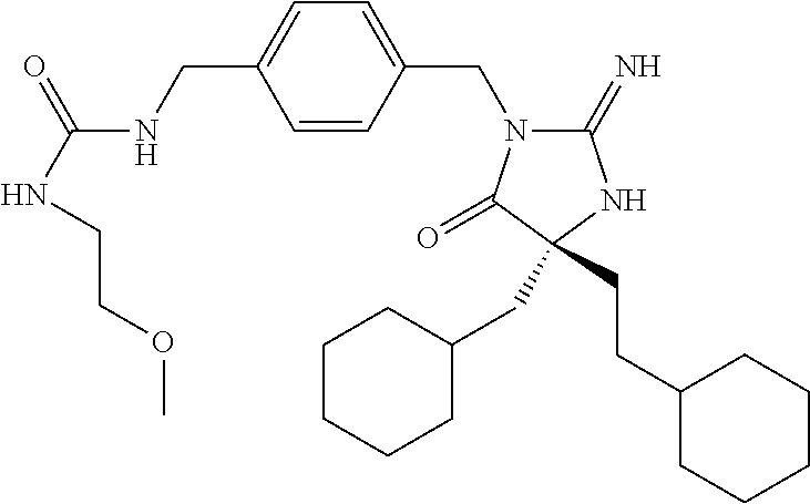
C1(=N)N(CC2=CC=C(CNC(NCCOC)=O)C=C2)C(=O)C(CCC2CCCCC2)(CC2CCCCC2)N1
